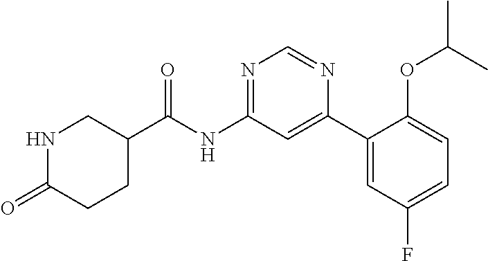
C1C(C(NC2=NC=NC(C3=CC(F)=CC=C3OC(C)C)=C2)=O)CNC(=O)C1
